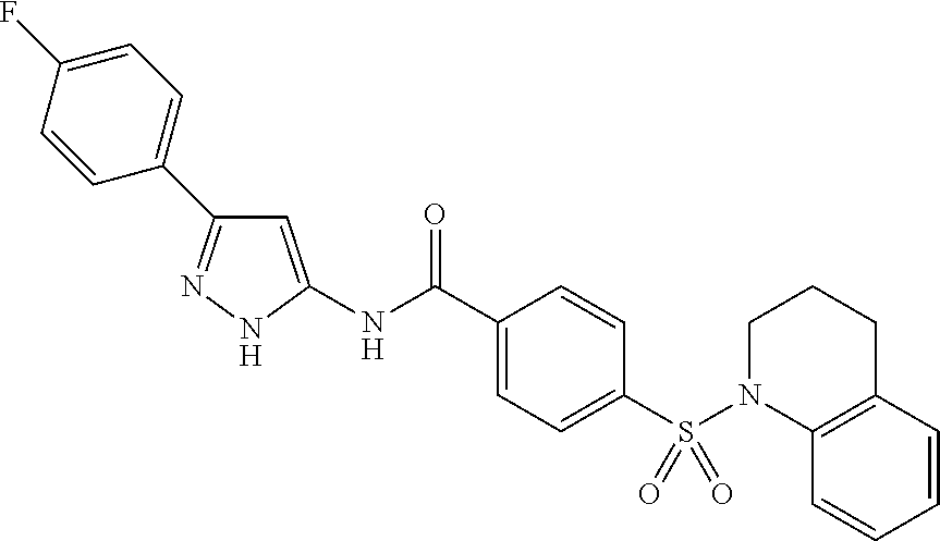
C1(C(NC2=CC(C3=CC=C(F)C=C3)=NN2)=O)=CC=C(S(N2C3=C(C=CC=C3)CCC2)(=O)=O)C=C1
